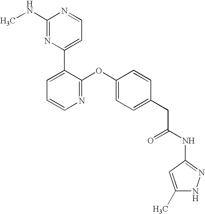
N1=C(OC2=CC=C(CC(NC3=NNC(C)=C3)=O)C=C2)C(C2=CC=NC(NC)=N2)=CC=C1
